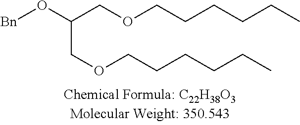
[Bn]OC(COCCCCCC)COCCCCCC
